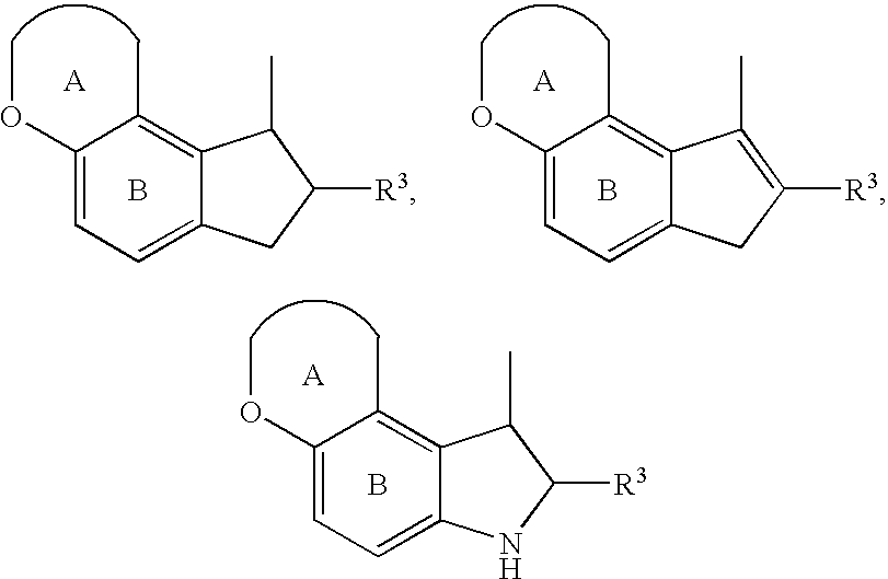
C1(OC)=CC=C2C(=C1C)C(C)C([R3])C2.B.[A].C1(OC)=CC=C2C(=C1C)C(C)=C([R3])C2.B.[A].C1(OC)=CC=C2C(=C1C)C(C)C([R3])N2.B.[A]
